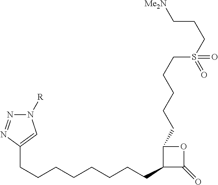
N1([R])N=NC(CCCCCCCCC2C(=O)OC2CCCCCS(CCC[Me2N])(=O)=O)=C1
